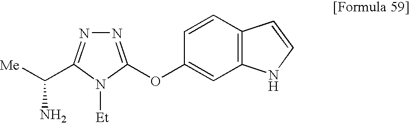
NC([Me])C1=NN=C(OC2=CC3=C(C=C2)C=CN3)N1[Et]
